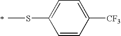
C1=CC([CF3])=CC=C1SC
